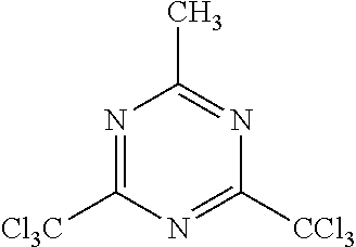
N1=C([CCl3])N=C([CCl3])N=C1C
